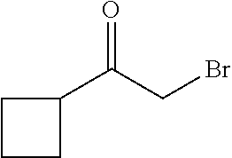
C1CCC1C(CBr)=O
